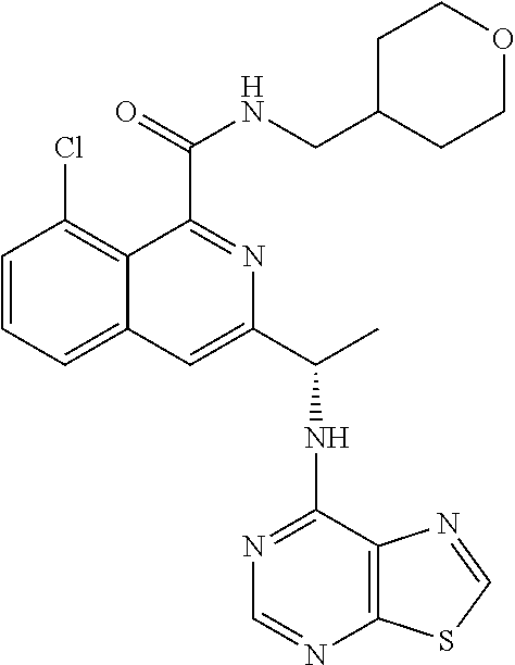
C1=CC=C2C(=C1Cl)C(C(=O)NCC1CCOCC1)=NC(C(C)NC1=NC=NC3=C1N=CS3)=C2
